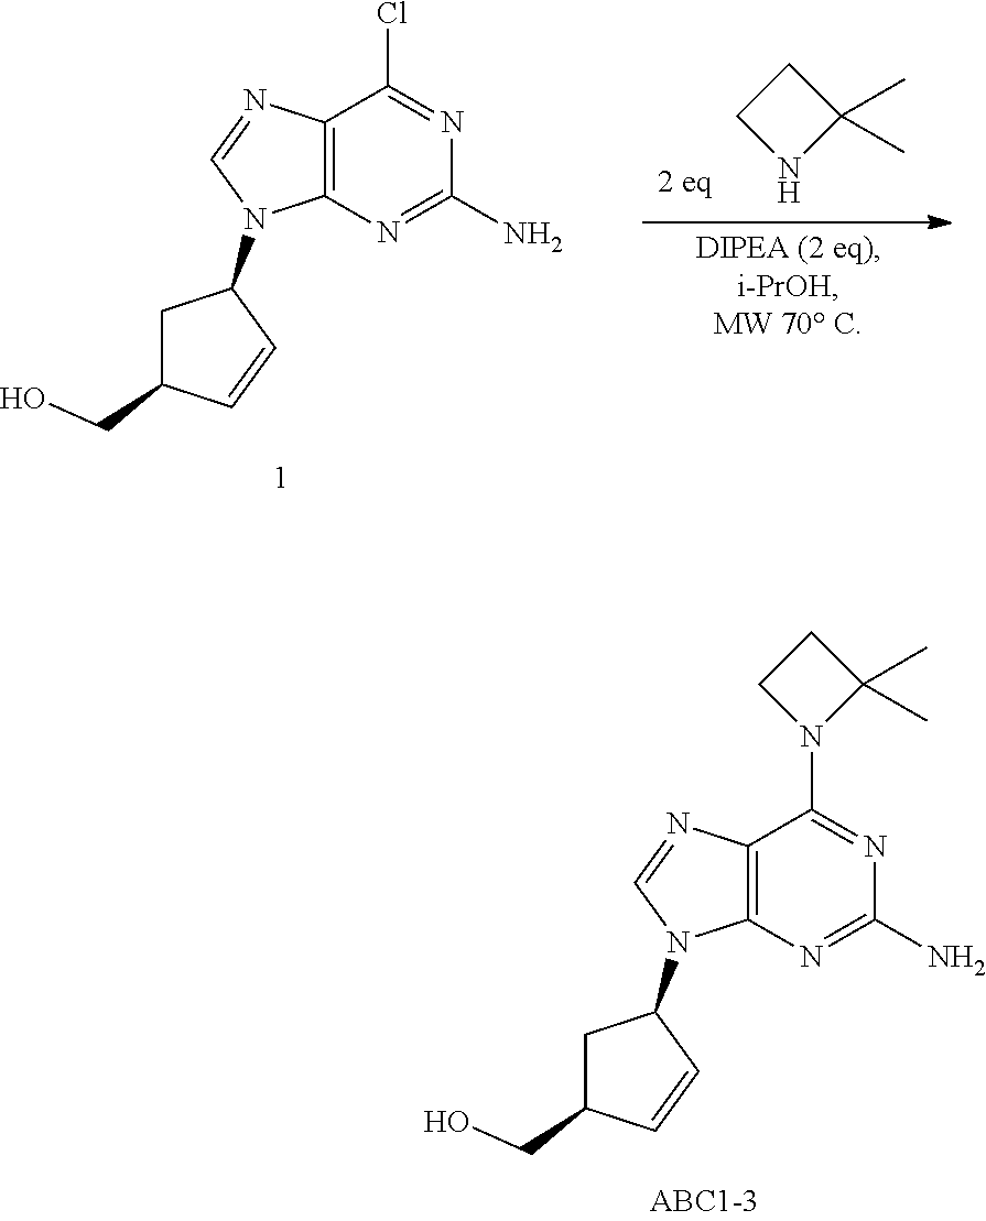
C12=C(N=C(N)N=C1Cl)N(C1CC(CO)C=C1)C=N2.N1C(C)(C)CC1.C12=C(N=C(N)N=C1N1C(C)(C)CC1)N(C1CC(CO)C=C1)C=N2
